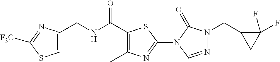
C1=C(CNC(C2=C(C)N=C(N3C(=O)N(CC4CC4(F)F)N=C3)S2)=O)N=C([F3C])S1
